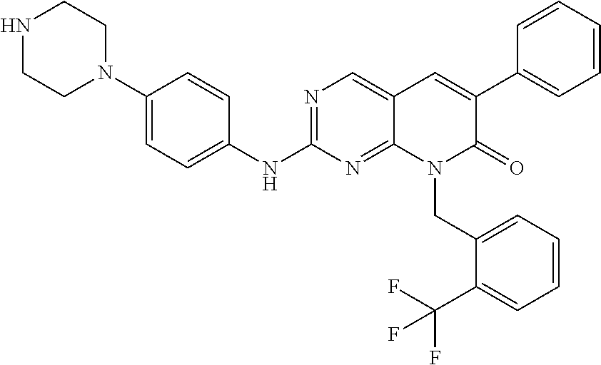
N1CCN(C2=CC=C(NC3=NC=C4C(=N3)N(CC3=CC=CC=C3C(F)(F)F)C(=O)C(C3=CC=CC=C3)=C4)C=C2)CC1
